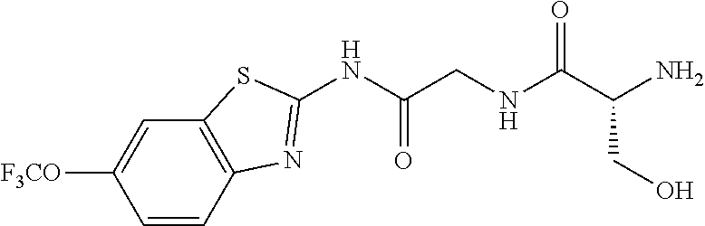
C1=CC2=C(C=C1[F3CO])SC(NC(CNC(C(N)CO)=O)=O)=N2
